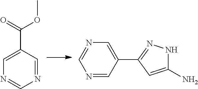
N1=CN=CC(C(=O)OC)=C1.N1=CC(C2=NNC(N)=C2)=CN=C1
